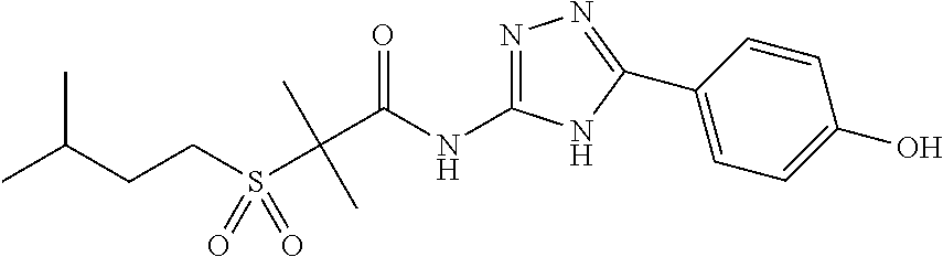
CC(CCS(C(C(NC1=NN=C(C2=CC=C(O)C=C2)N1)=O)(C)C)(=O)=O)C
